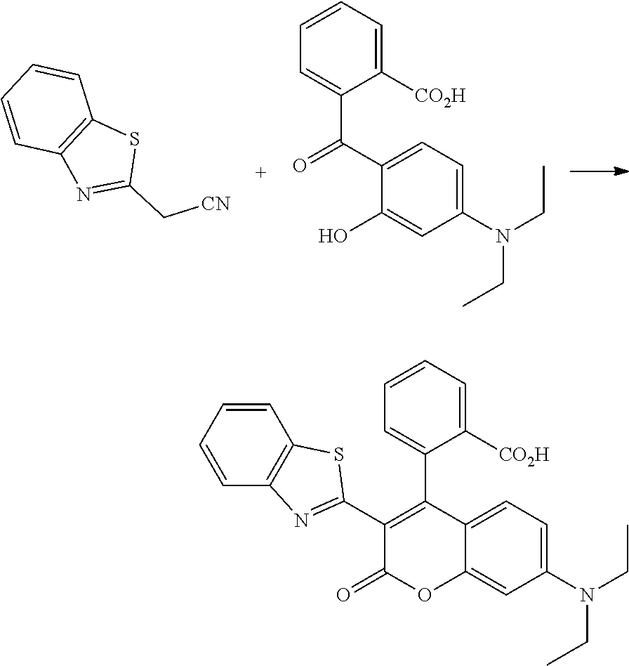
C1=CC=CC2=C1SC(C[CN])=N2.C1=C(N(CC)CC)C=C(O)C(C(C2=CC=CC=C2[CO2H])=O)=C1.C1=C(N(CC)CC)C=C2C(=C1)C(C1=CC=CC=C1[CO2H])=C(C1=NC3=C(S1)C=CC=C3)C(=O)O2
